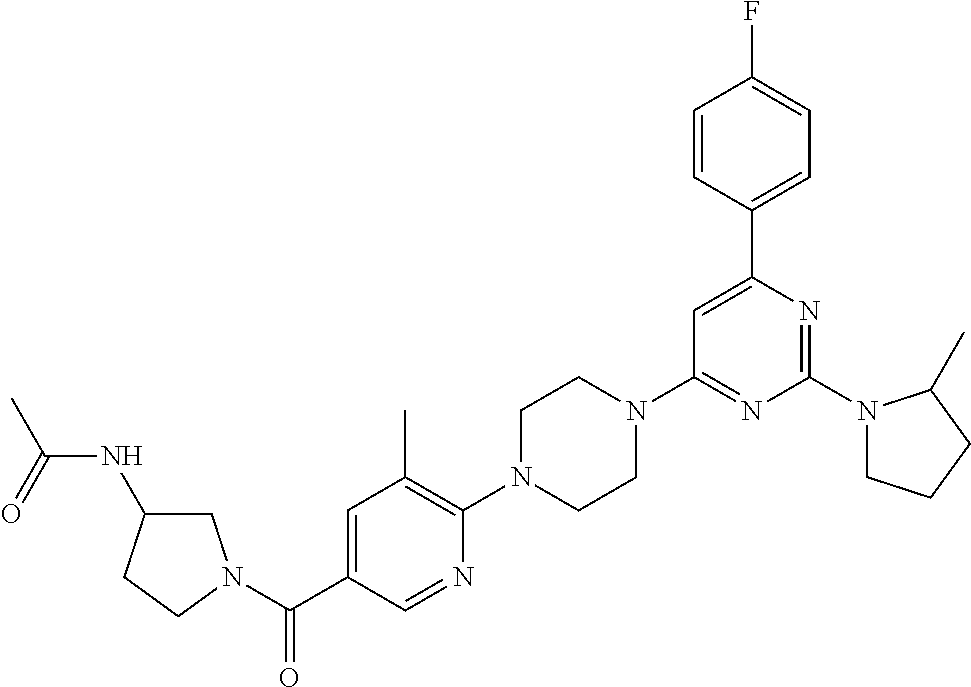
N1(C2=NC(C3=CC=C(F)C=C3)=CC(N3CCN(C4=C(C)C=C(C(=O)N5CC(NC(C)=O)CC5)C=N4)CC3)=N2)CCCC1C
